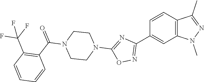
C1=CC(C2=NOC(N3CCN(C(C4=C(C(F)(F)F)C=CC=C4)=O)CC3)=N2)=CC2=C1C(C)=NN2C
